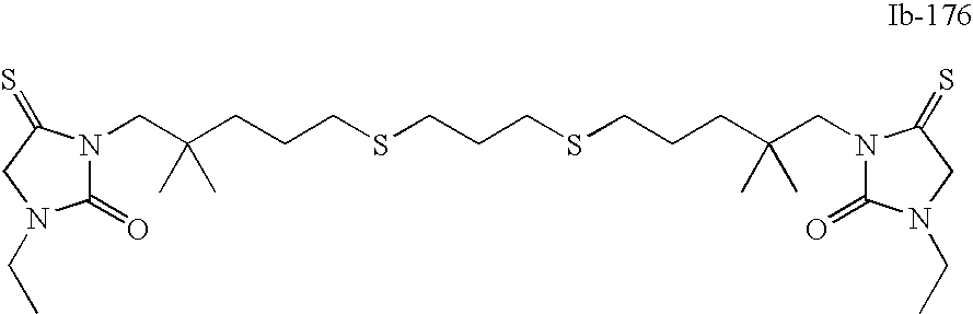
N1(CC(CCCSCCCSCCCC(CN2C(=O)N(CC)CC2=S)(C)C)(C)C)C(=O)N(CC)CC1=S
